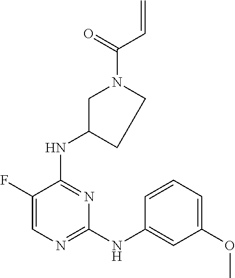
N(C1=NC=C(F)C(NC2CN(C(C=C)=O)CC2)=N1)C1=CC(OC)=CC=C1
